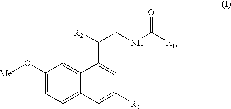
C1(O[Me])=CC=C2C(=C1)C(C([R2])CNC([R1])=O)=CC([R3])=C2
